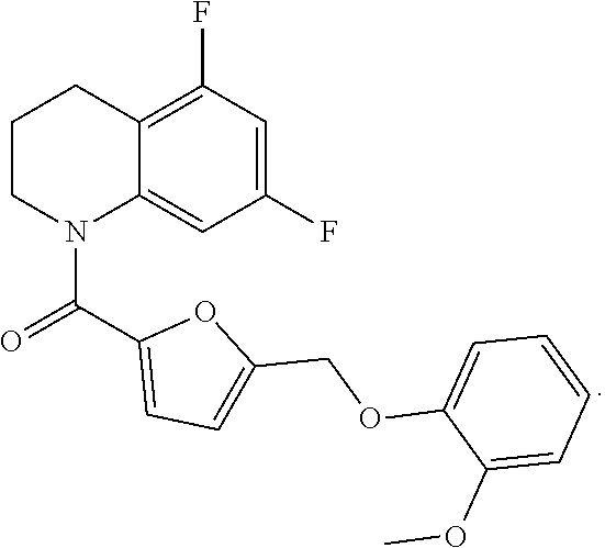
C1CN(C(C2=CC=C(COC3=CC=CC=C3OC)O2)=O)C2=CC(F)=CC(F)=C2C1
